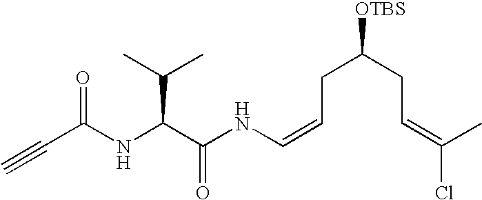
N(C(C(NC=CCC(CC=C(Cl)C)[OTBS])=O)C(C)C)C(C#C)=O
